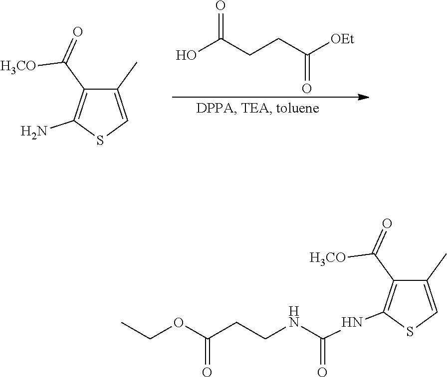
OC(CCC([OEt])=O)=O.C1(C(=O)[H3CO])=C(N)SC=C1C.C1(C(=O)[H3CO])=C(NC(NCCC(OCC)=O)=O)SC=C1C
